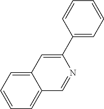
C12=CC=CC=C1C=NC(C1=CC=CC=C1)=C2
